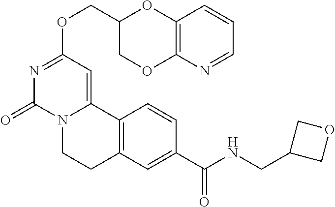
N1=CC=CC2=C1OCC(COC1=NC(=O)N3C(=C1)C1=C(CC3)C=C(C(NCC3COC3)=O)C=C1)O2
